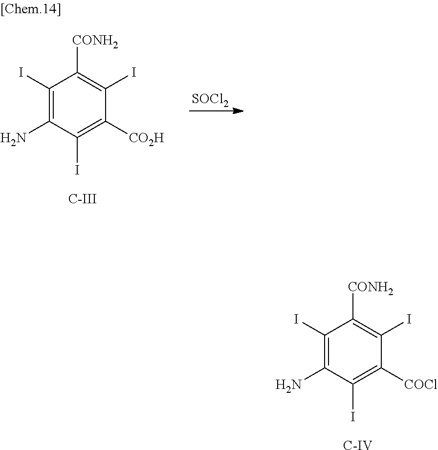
C1(I)=C(N)C(I)=C([COCl])C(I)=C1[CONH2].[C-IV].[SOCl2].C1(I)=C(N)C(I)=C([CO2H])C(I)=C1[CONH2].[C-III]
